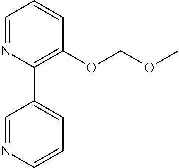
C1=NC(C2=CC=CN=C2)=C(OCOC)C=C1
